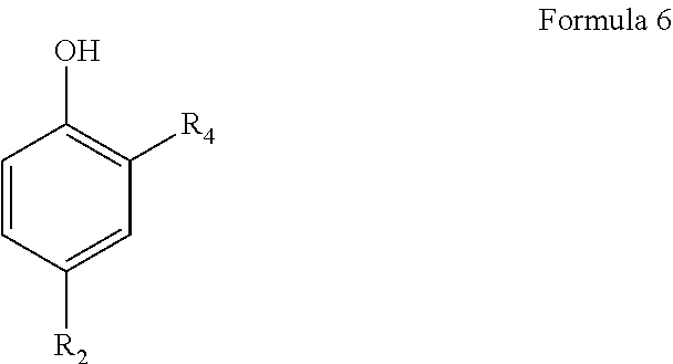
C1([R2])=CC([R4])=C(O)C=C1
